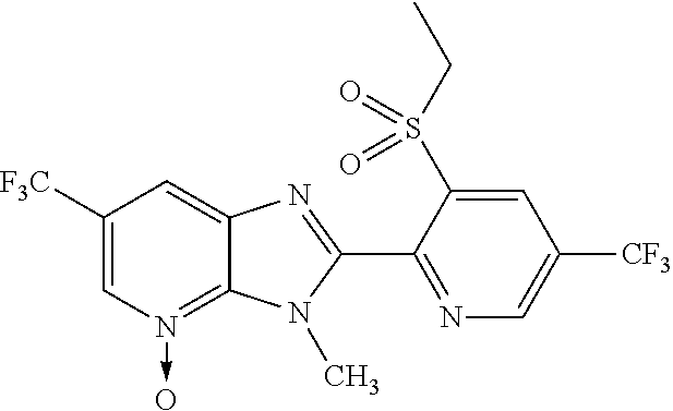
C1([F3C])=CN(->O)=C2C(=C1)N=C(C1=NC=C([CF3])C=C1S(CC)(=O)=O)N2C
